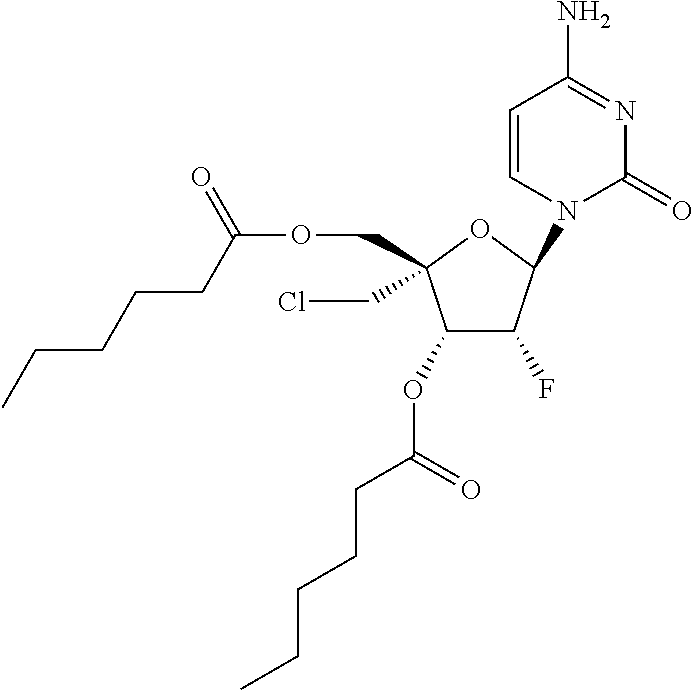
C1(OC(CCCCC)=O)C(F)C(N2C=CC(N)=NC2=O)OC1(CCl)COC(CCCCC)=O
